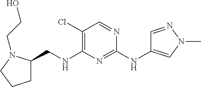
C1(Cl)=C(NCC2CCCN2CCO)N=C(NC2=CN(C)N=C2)N=C1
